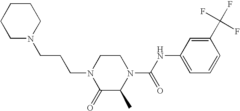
C1N(CCCN2C(=O)C(C)N(C(=O)NC3=CC=CC(C(F)(F)F)=C3)CC2)CCCC1
